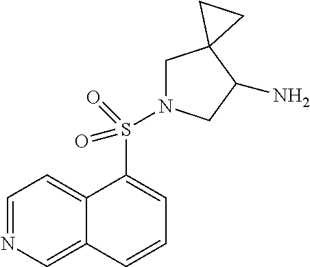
C1=NC=C2C(=C1)C(S(=O)(=O)N1CC3(C(N)C1)CC3)=CC=C2
